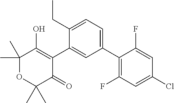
C1(C2=CC=C(CC)C(C3=C(O)C(C)(C)OC(C)(C)C3=O)=C2)=C(F)C=C(Cl)C=C1F
